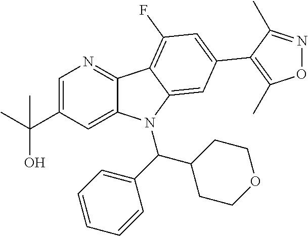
C1=C(C(C)(C)O)C=C2C(=N1)C1=C(F)C=C(C3=C(C)ON=C3C)C=C1N2C(C1=CC=CC=C1)C1CCOCC1
